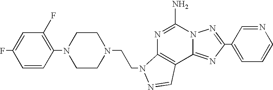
C1=C(F)C=CC(N2CCN(CCN3C4=C(C5=NC(C6=CC=CN=C6)=NN5C(N)=N4)C=N3)CC2)=C1F
